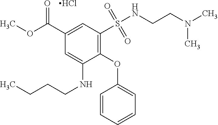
C1=CC=CC=C1OC1=C(S(NCCN(C)C)(=O)=O)C=C(C(OC)=O)C=C1NCCCC.Cl
